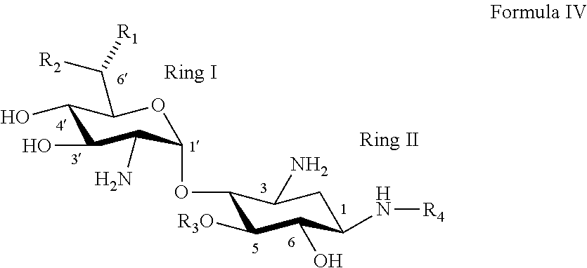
C1(OC2C([R3O])C(O)C(N[R4])CC2N)C(N)C(O)C(O)C(C([R1])[R2])O1
